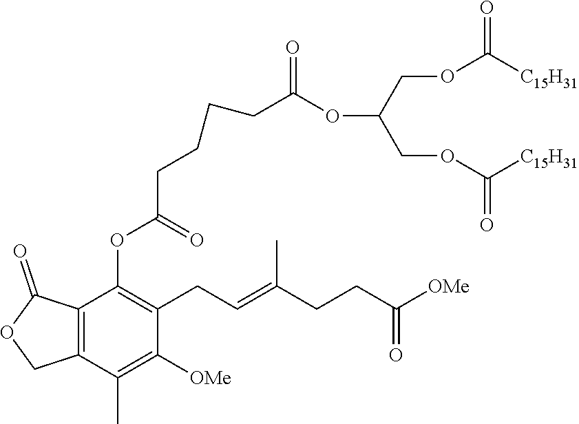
O(C(COC([C15H31])=O)COC([C15H31])=O)C(=O)CCCCC(OC1=C(CC=C(CCC([OMe])=O)C)C([OMe])=C(C)C2=C1C(=O)OC2)=O
